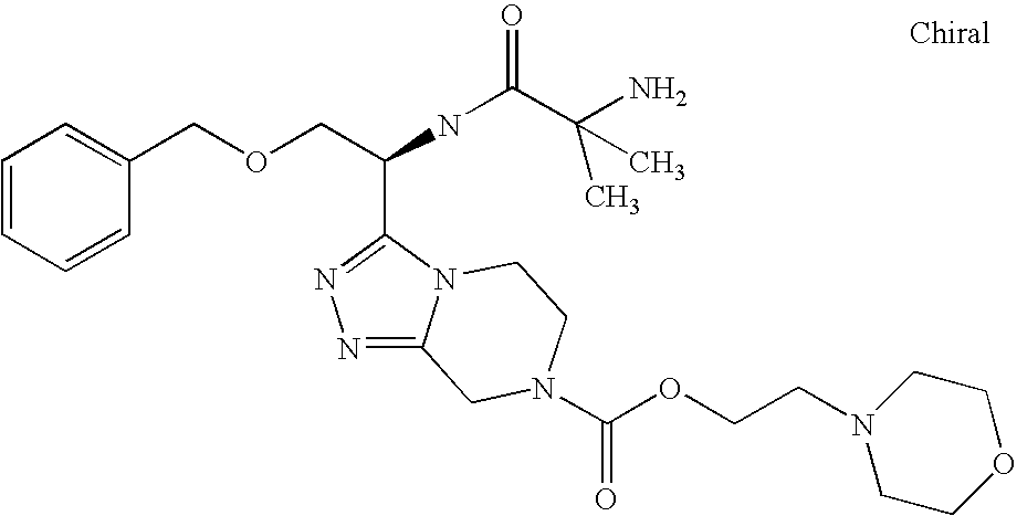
C1=CC=CC(COCC(NC(C(N)(C)C)=O)C2=NN=C3N2CCN(C(OCCN2CCOCC2)=O)C3)=C1
